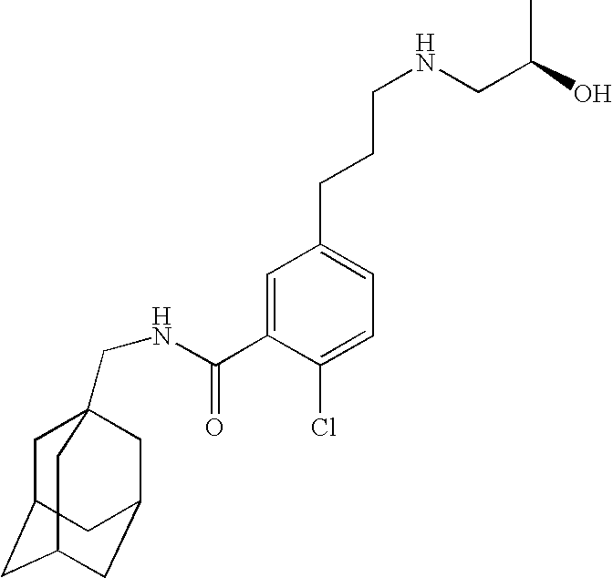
C1=C(C(=O)NCC23CC4CC(CC(C2)C4)C3)C(Cl)=CC=C1CCCNCC(O)C
